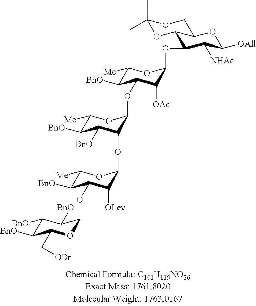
C1([BnO])C([BnO])C(C[OBn])OC(OC2C([BnO])C([Me])OC(OC3C([BnO])C([BnO])C([Me])OC3OC3C([BnO])C([Me])OC(OC4C([NHAc])C([OAll])OC5C4OC(C)(C)OC5)C3[OAc])C2[OLev])C1[BnO]
